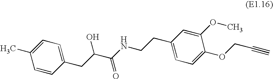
C1(C)=CC=C(CC(C(NCCC2=CC=C(OCC#C)C(OC)=C2)=O)O)C=C1
